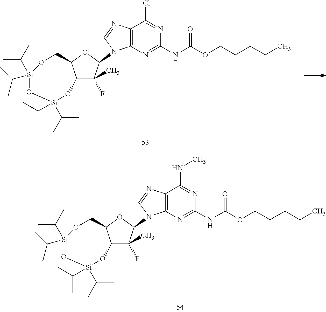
C12=C(N=C(NC(OCCCCC)=O)N=C1Cl)N(C1C(F)(C)C3C(O1)CO[Si](C(C)C)(C(C)C)O[Si](C(C)C)(C(C)C)O3)C=N2.C12=C(N=C(NC(OCCCCC)=O)N=C1NC)N(C1C(F)(C)C3C(O1)CO[Si](C(C)C)(C(C)C)O[Si](C(C)C)(C(C)C)O3)C=N2
